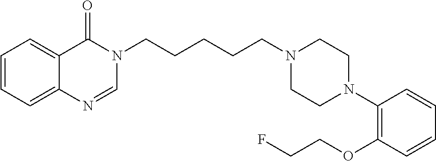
C(CCN1CCN(C2=C(OCCF)C=CC=C2)CC1)CCN1C=NC2=CC=CC=C2C1=O
